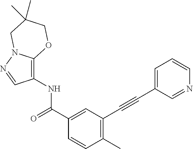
C1(C)=C(C#CC2=CC=CN=C2)C=C(C(NC2=C3N(N=C2)CC(C)(C)CO3)=O)C=C1
